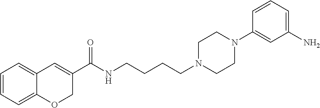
C1=CC=C2C(=C1)C=C(C(NCCCCN1CCN(C3=CC(N)=CC=C3)CC1)=O)CO2
